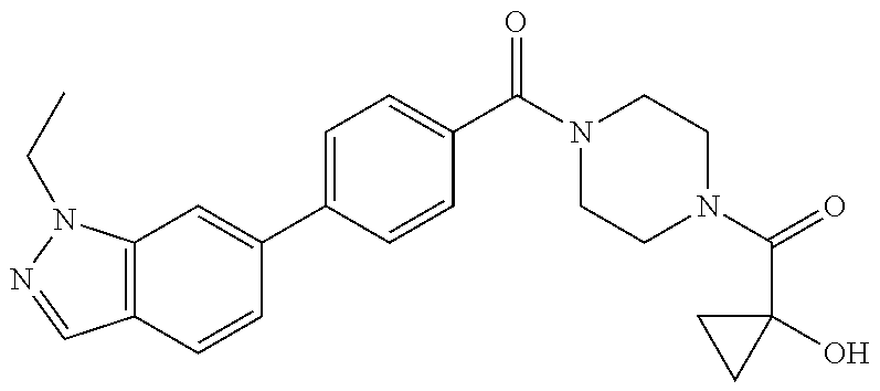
C12=C(N(CC)N=C1)C=C(C1=CC=C(C(N3CCN(C(=O)C4(O)CC4)CC3)=O)C=C1)C=C2
